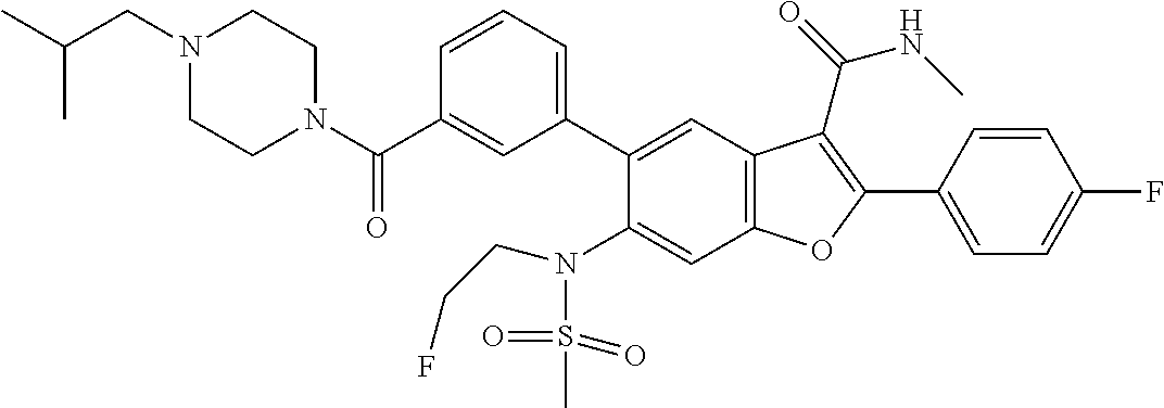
C1=CC(C2=C(C(=O)NC)C3=C(C=C(N(S(=O)(=O)C)CCF)C(C4=CC=CC(C(N5CCN(CC(C)C)CC5)=O)=C4)=C3)O2)=CC=C1F
